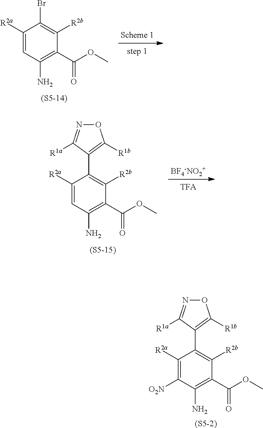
C1([R2a])=CC(N)=C(C(OC)=O)C([R2b])=C1Br.[BF4-NO2+].C1(C2=C([R2b])C(C(OC)=O)=C(N)C=C2[R2a])=C([R1b])ON=C1[R1a].C1(C2=C([R2b])C(C(OC)=O)=C(N)C([O2N])=C2[R2a])=C([R1b])ON=C1[R1a].[(S5-2)]
